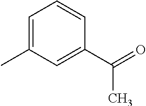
C1=C(C)C=C(C(=O)C)C=C1
